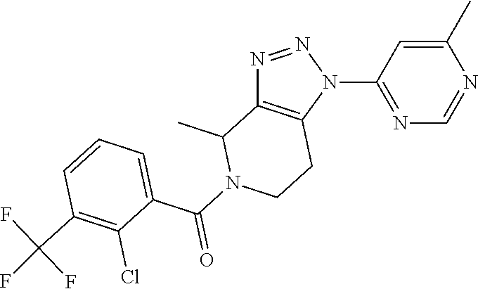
N1=NN(C2=NC=NC(C)=C2)C2=C1C(C)N(C(=O)C1=CC=CC(C(F)(F)F)=C1Cl)CC2
